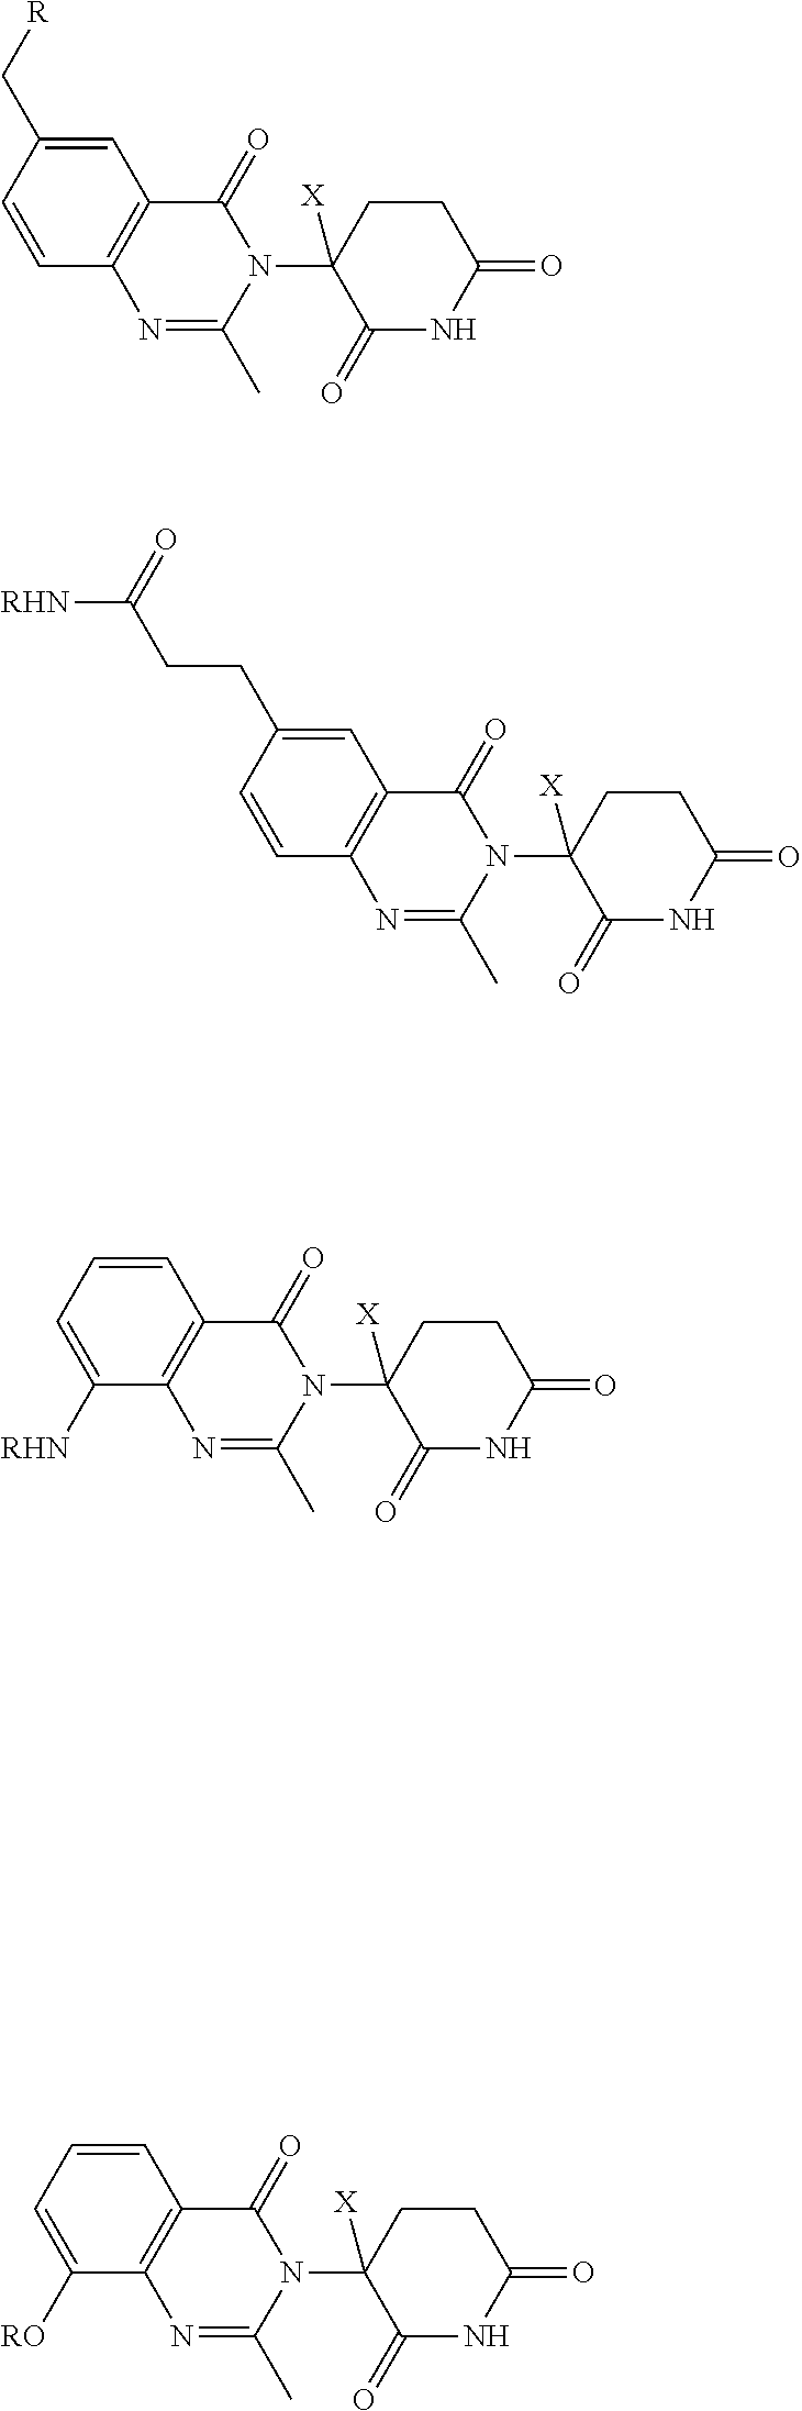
N1(C2([X])C(=O)NC(=O)CC2)C(=O)C2=C(N=C1C)C=CC(C[R])=C2.N1(C2([X])C(=O)NC(=O)CC2)C(=O)C2=C(N=C1C)C=CC(CCC([RHN])=O)=C2.N1(C2([X])C(=O)NC(=O)CC2)C(=O)C2=C(N=C1C)C([RHN])=CC=C2.N1(C2([X])C(=O)NC(=O)CC2)C(=O)C2=C(N=C1C)C([RO])=CC=C2
